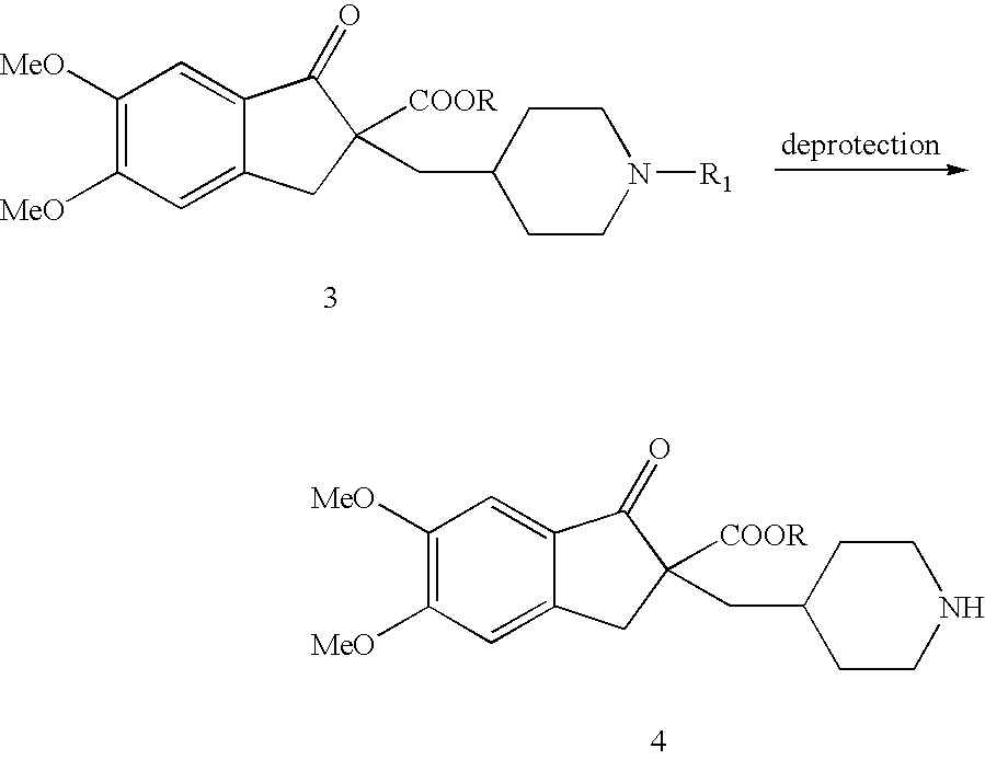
C1([MeO])=C([MeO])C=C2C(=C1)C(=O)C([COOR])(CC1CCNCC1)C2.C1([MeO])=C([MeO])C=C2C(=C1)C(=O)C([COOR])(CC1CCN([R1])CC1)C2
